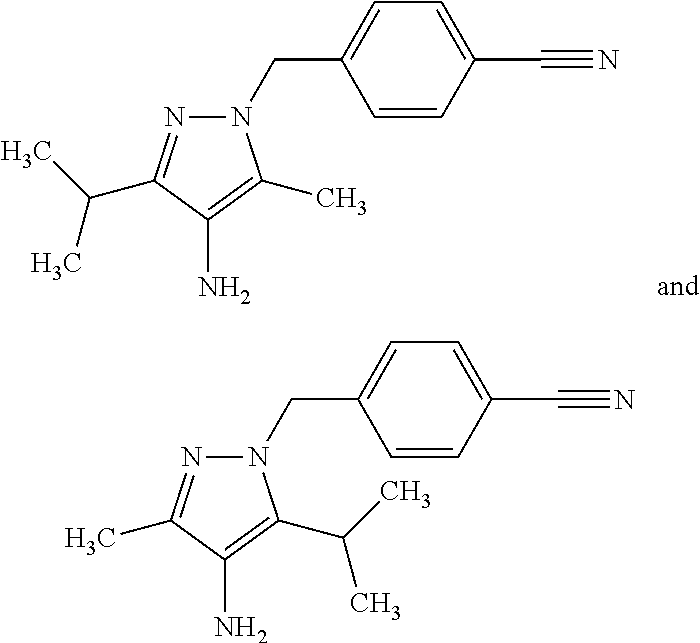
N1(CC2=CC=C(C#N)C=C2)N=C(C(C)C)C(N)=C1C.N1(CC2=CC=C(C#N)C=C2)N=C(C)C(N)=C1C(C)C
